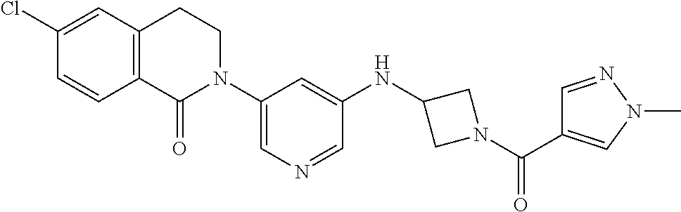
C1(Cl)=CC2=C(C=C1)C(=O)N(C1=CN=CC(NC3CN(C(C4=CN(C)N=C4)=O)C3)=C1)CC2
